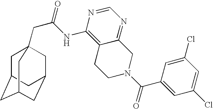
C1C2CC3CC(CC1(CC(=O)NC1=C4C(=NC=N1)CN(C(=O)C1=CC(Cl)=CC(Cl)=C1)CC4)C3)C2
